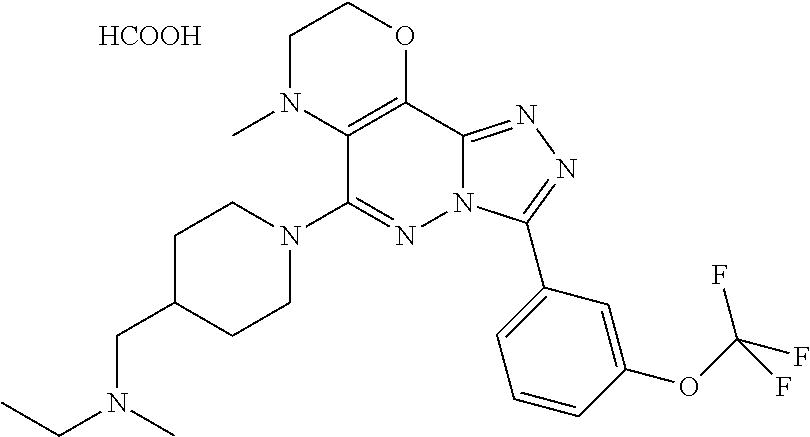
C1C(CN(CC)C)CCN(C2=NN3C(=NN=C3C3=CC=CC(OC(F)(F)F)=C3)C3=C2N(C)CCO3)C1.[HCOOH]
